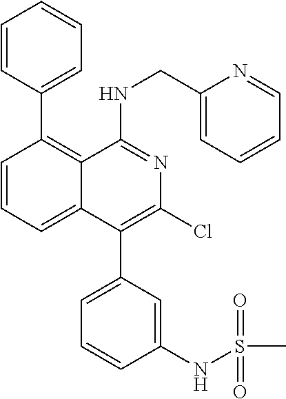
C1=CC(C2=C3C(=CC=C2)C(C2=CC=CC(NS(C)(=O)=O)=C2)=C(Cl)N=C3NCC2=CC=CC=N2)=CC=C1
